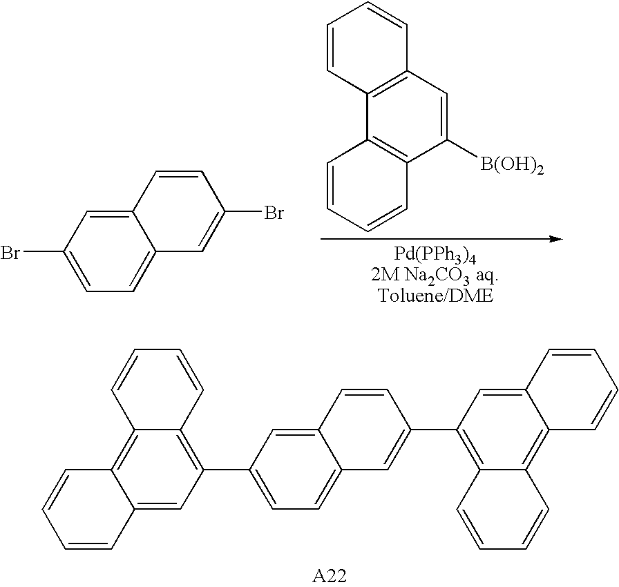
C1=CC2=C(C=C1)C=C([B(OH)2])C1=C2C=CC=C1.C1=C2C(=CC(Br)=C1)C=CC(Br)=C2.C1=CC=CC2=C3C(=C(C4=CC=C5C(=C4)C=CC(C4=C6C(=C7C(=C4)C=CC=C7)C=CC=C6)=C5)C=C12)C=CC=C3
